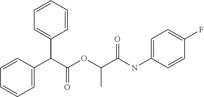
C(C(OC(C(NC1=CC=C(F)C=C1)=O)C)=O)(C1=CC=CC=C1)C1=CC=CC=C1
